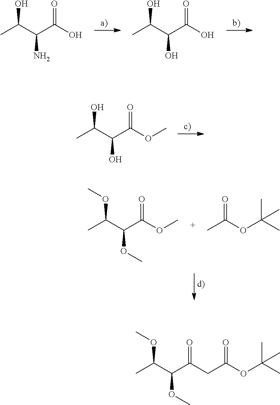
O(C(C(C(=O)CC(OC(C)(C)C)=O)OC)C)C.OC(C(C(O)=O)N)C.OC(C(C(O)=O)O)C.OC(C(C(OC)=O)O)C.O(C(C(C(OC)=O)OC)C)C.C(OC(C)(C)C)(=O)C
